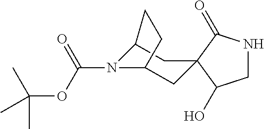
C1NC(=O)C2(C1O)CC1N(C(OC(C)(C)C)=O)C(C2)CC1
